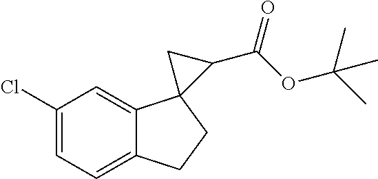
C1=C(Cl)C=C2C(=C1)CCC21C(C(OC(C)(C)C)=O)C1
